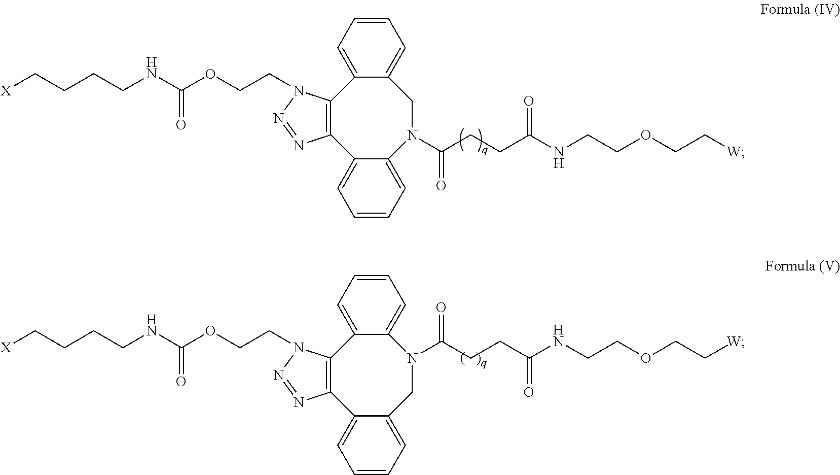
N1(CCOC(NCCCC[X])=O)N=NC2=C1C1=CC=CC=C1N(C(CCC(NCCOCC[W])=O)=O)CC1=CC=CC=C21.C12=CC=CC=C1C1=C(C3=CC=CC=C3CN2C(CCC(NCCOCC[W])=O)=O)N(CCOC(NCCCC[X])=O)N=N1
